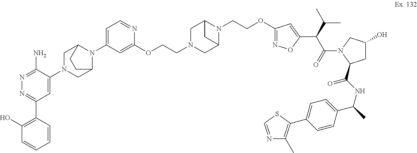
N1=C(N)C(N2CC3N(C4=CC=NC(OCCN5CC6N(CCOC7=NOC(C(C(N8C(C(NC(C)C9=CC=C(C%10=C(C)N=CS%10)C=C9)=O)CC(O)C8)=O)C(C)C)=C7)C(C5)C6)=C4)C(C2)CC3)=CC(C2=C(O)C=CC=C2)=N1
